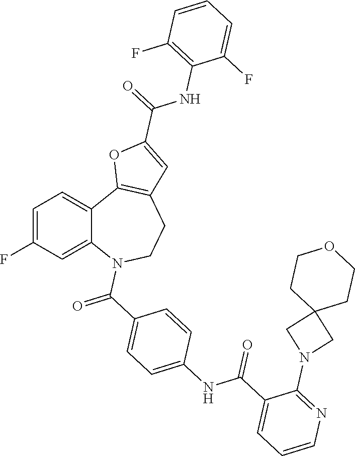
C1=C(F)C=C2C(=C1)C1=C(CCN2C(C2=CC=C(NC(C3=CC=CN=C3N3CC4(C3)CCOCC4)=O)C=C2)=O)C=C(C(=O)NC2=C(F)C=CC=C2F)O1
